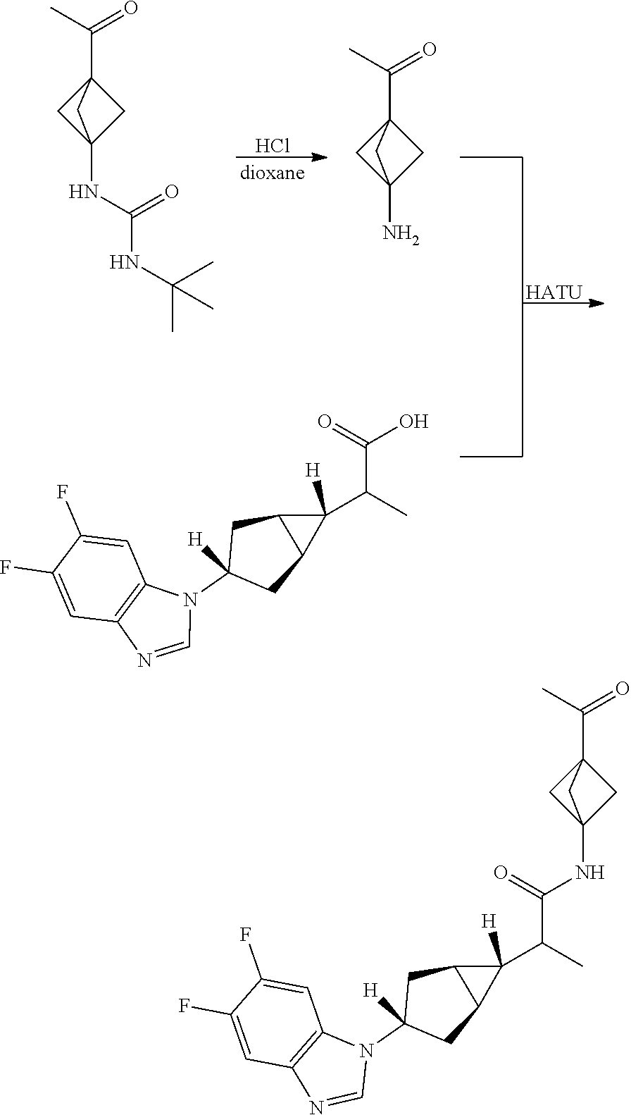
[HATU].Cl.C12(C(C)=O)CC(NC(NC(C)(C)C)=O)(C1)C2.C12(C(C)=O)CC(N)(C1)C2.C1=NC2=C(N1C1([H])CC3C(C1)C3(C(C)C(=O)O)[H])C=C(F)C(F)=C2.C1=NC2=C(N1C1([H])CC3C(C1)C3(C(C)C(=O)NC13CC(C(C)=O)(C1)C3)[H])C=C(F)C(F)=C2
